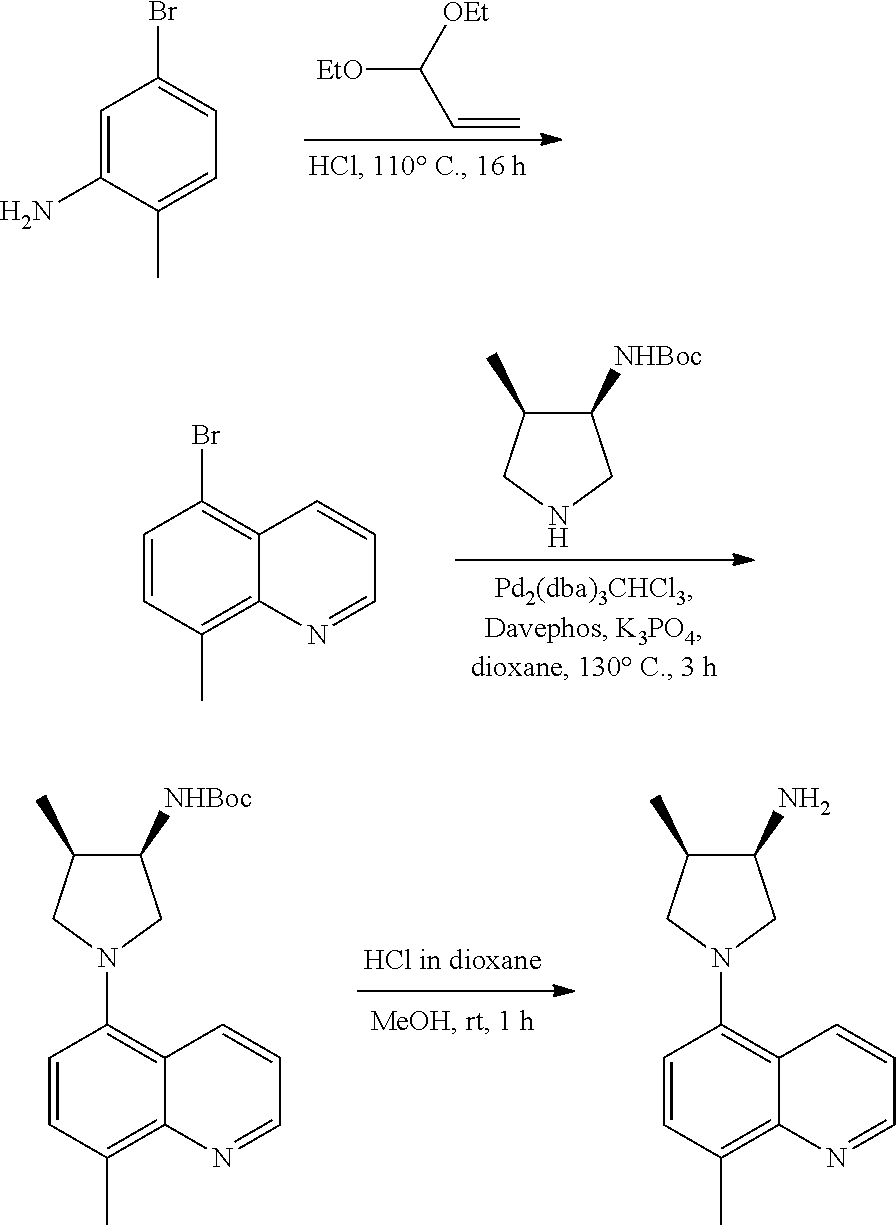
[EtO]C([OEt])C=C.C1=C(N)C(C)=CC=C1Br.C1=CC(C)=C2C(=C1N1CC([NHBoc])C(C)C1)C=CC=N2.C1=CC(C)=C2C(=C1N1CC(N)C(C)C1)C=CC=N2.C1=CC(C)=C2C(=C1Br)C=CC=N2.C1([NHBoc])C(C)CNC1
